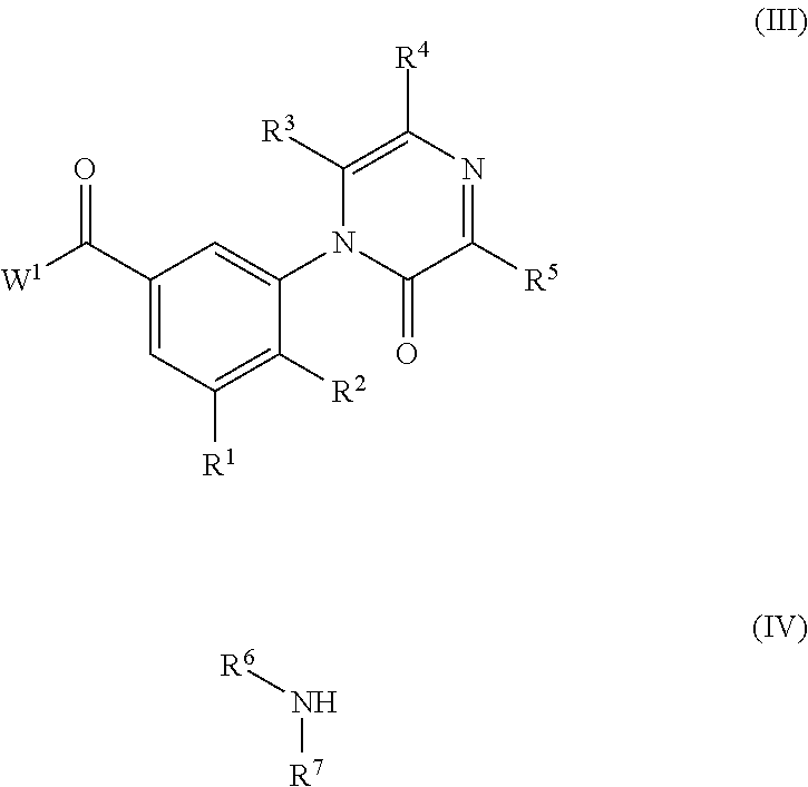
C1(C([W1])=O)=CC([R1])=C([R2])C(N2C(=O)C([R5])=NC([R4])=C2[R3])=C1.[R6]N[R7]
